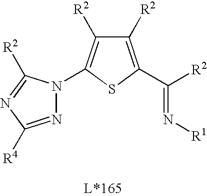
N(=C([R2])C1=C([R2])C([R2])=C(N2N=C([R4])N=C2[R2])S1)[R1]
